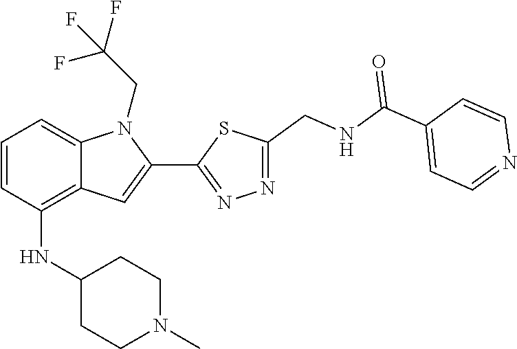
N1=C(C2=CC3=C(NC4CCN(C)CC4)C=CC=C3N2CC(F)(F)F)SC(CNC(C2=CC=NC=C2)=O)=N1
